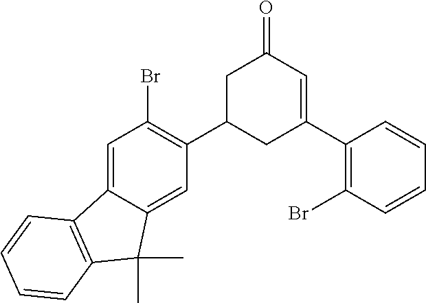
C1=C2C(=CC(C3CC(C4=C(Br)C=CC=C4)=CC(=O)C3)=C1Br)C(C)(C)C1=C2C=CC=C1
